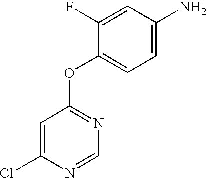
C1=C(Cl)N=CN=C1OC1=CC=C(N)C=C1F
